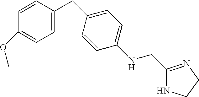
C1=CC(CC2=CC=C(NCC3=NCCN3)C=C2)=CC=C1OC
